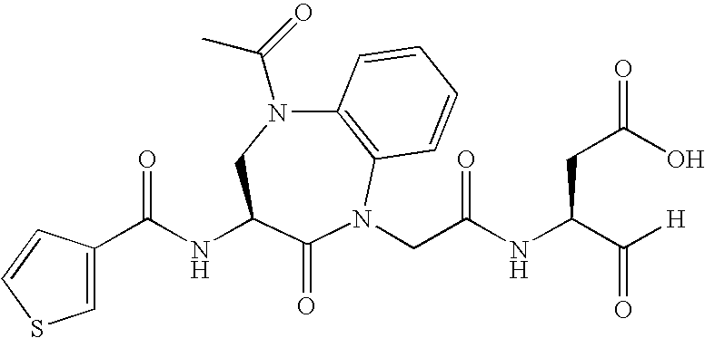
C12=C(N(CC(NC(C([H])=O)CC(=O)O)=O)C(=O)C(NC(=O)C3=CSC=C3)CN1C(=O)C)C=CC=C2
